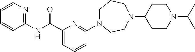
C1N(C2=NC(C(NC3=NC=CC=C3)=O)=CC=C2)CCN(C2CCN(C(C)C)CC2)CC1
